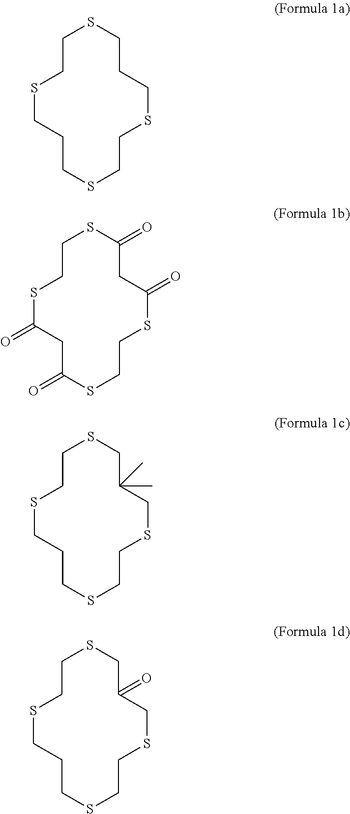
C1CSCCCSCCSCCCS1.C1CSC(=O)CC(=O)SCCSC(=O)CC(=O)S1.C1CSCCCSCCSCC(C)(C)CS1.C1CSCCCSCCSCC(=O)CS1
